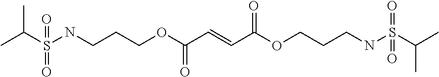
S(NCCCOC(C=CC(OCCCNS(=O)(=O)C(C)C)=O)=O)(=O)(=O)C(C)C
